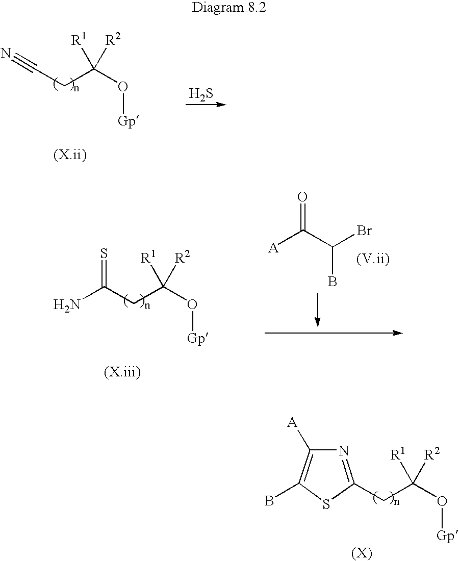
S.C(C(O[Gp])([R1])[R2])C#N.C(C(O[Gp])([R1])[R2])C(N)=S.[A]C(C(Br)B)=O.C(C(O[Gp])([R1])[R2])C1=NC([A])=C(B)S1
